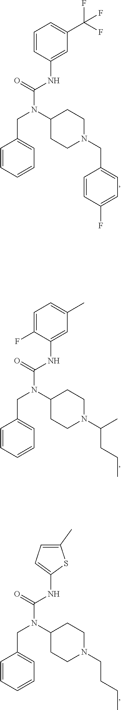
C1=CC=CC=C1CN(C(NC1=CC(C(F)(F)F)=CC=C1)=O)C1CCN(CC2=CC=C(F)C=C2)CC1.C1=CC=CC=C1CN(C(NC1=CC(C)=CC=C1F)=O)C1CCN(C(CCC)C)CC1.C1=CC=CC=C1CN(C(NC1=CC=C(C)S1)=O)C1CCN(CCCC)CC1
